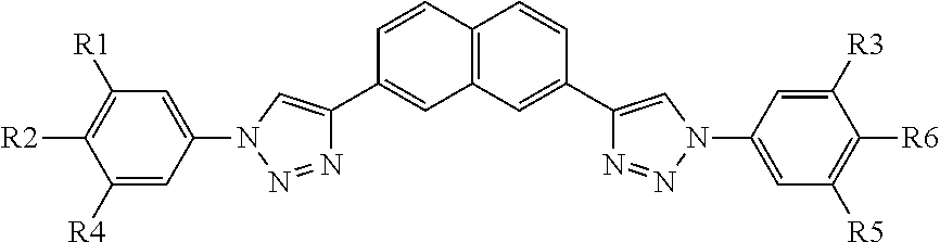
C1=CC2=C(C=C1C1=CN(C3=CC([R1])=C([R2])C([R4])=C3)N=N1)C=C(C1=CN(C3=CC([R5])=C([R6])C([R3])=C3)N=N1)C=C2
